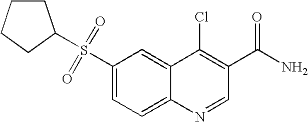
C1CCCC1S(C1=CC=C2C(=C1)C(Cl)=C(C(N)=O)C=N2)(=O)=O
